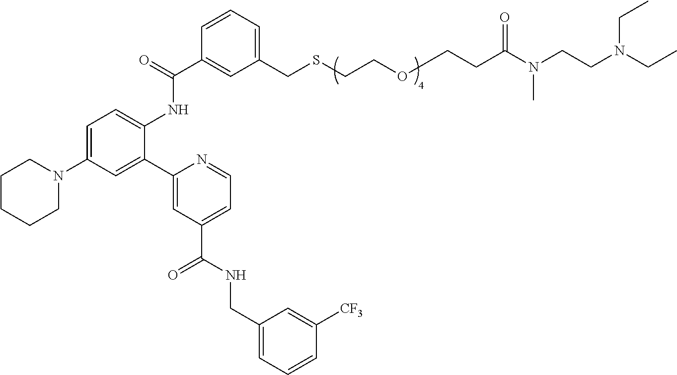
C1=C(N2CCCCC2)C=C(C2=CC(C(NCC3=CC=CC([CF3])=C3)=O)=CC=N2)C(NC(C2=CC(CSCCOCCC(N(CCN(CC)CC)C)=O)=CC=C2)=O)=C1
